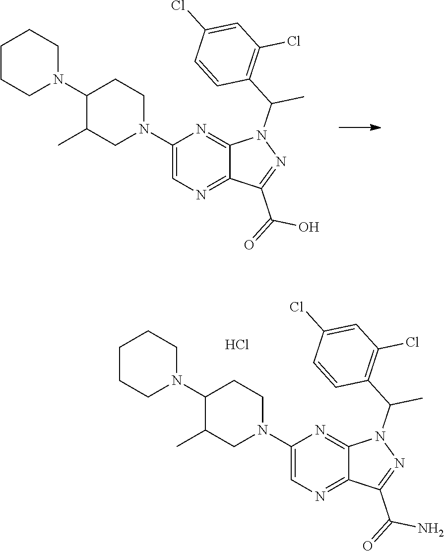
C1(N2CCCCC2)C(C)CN(C2=CN=C3C(=N2)N(C(C2=C(Cl)C=C(Cl)C=C2)C)N=C3C(=O)O)CC1.C1(N2CCCCC2)C(C)CN(C2=CN=C3C(=N2)N(C(C2=C(Cl)C=C(Cl)C=C2)C)N=C3C(=O)N)CC1.Cl
